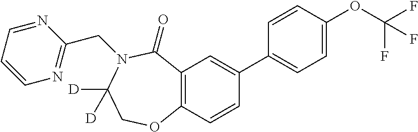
C12=C(C=CC(C3=CC=C(OC(F)(F)F)C=C3)=C1)OCC([D])([D])N(CC1=NC=CC=N1)C2=O
